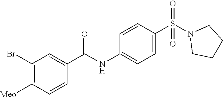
C1(Br)=C([Meo])C=CC(C(NC2=CC=C(S(N3CCCC3)(=O)=O)C=C2)=O)=C1
